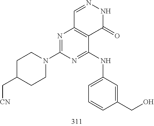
C1=NNC(=O)C2=C1N=C(N1CCC(C[CN])CC1)N=C2NC1=CC=CC(CO)=C1
